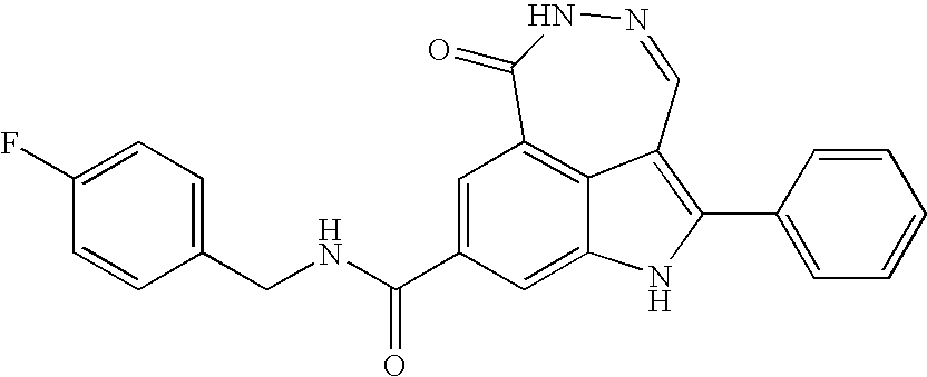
N1=CC2=C(C3=CC=CC=C3)NC3=CC(C(NCC4=CC=C(F)C=C4)=O)=CC(=C23)C(=O)N1
